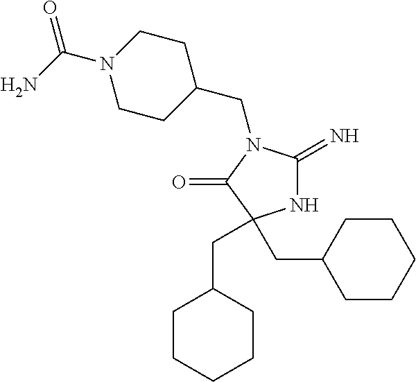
C1C(CN2C(=N)NC(CC3CCCCC3)(CC3CCCCC3)C2=O)CCN(C(N)=O)C1
